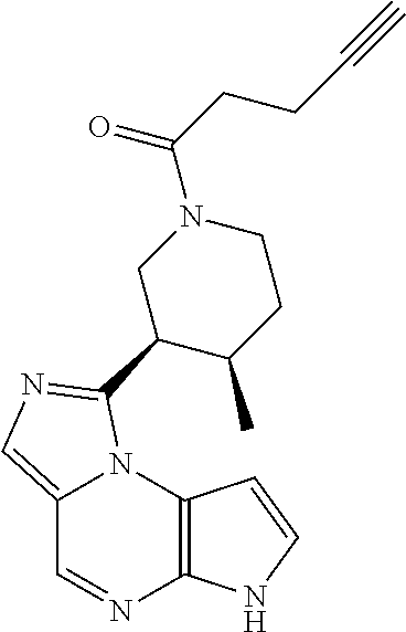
C12=CN=C(C3C(C)CCN(C(CCC#C)=O)C3)N1C1=C(N=C2)NC=C1
